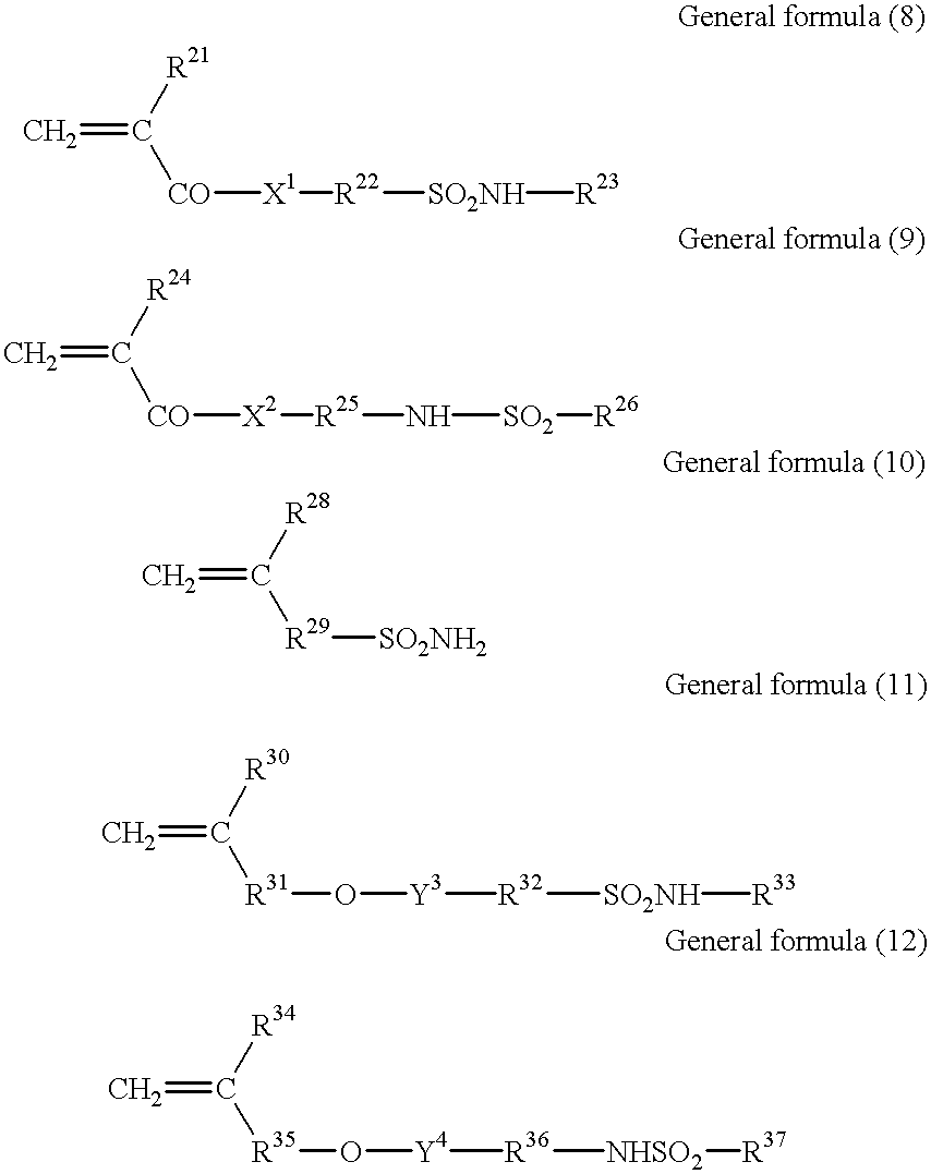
C=C([CO][X1][R22][SO2NH][R23])[R21].C=C([CO][X2][R25]N[SO2][R26])[R24].C=C([R29][SO2NH2])[R28].C=C([R31]O[Y3][R32][SO2NH][R33])[R30].C=C([R35]O[Y4][R36][NHSO2][R37])[R34]
